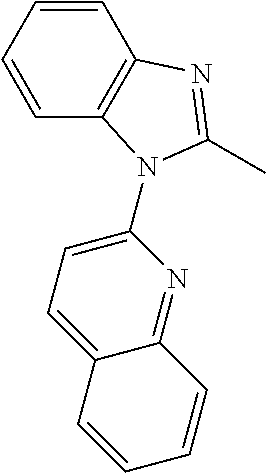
C1(N2C3=C(C=CC=C3)N=C2C)=CC=C2C(=N1)C=CC=C2
